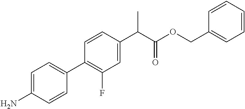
C1=C(N)C=CC(C2=C(F)C=C(C(C(OCC3=CC=CC=C3)=O)C)C=C2)=C1
